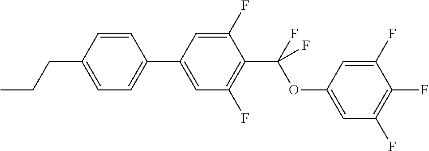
FC1=C(F)C=C(OC(C2=C(F)C=C(C3=CC=C(CCC)C=C3)C=C2F)(F)F)C=C1F
